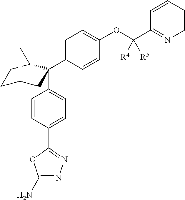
C1C2CC(C3=CC=C(OC(C4=NC=CC=C4)([R5])[R4])C=C3)(C3=CC=C(C4=NN=C(N)O4)C=C3)C(C1)C2
